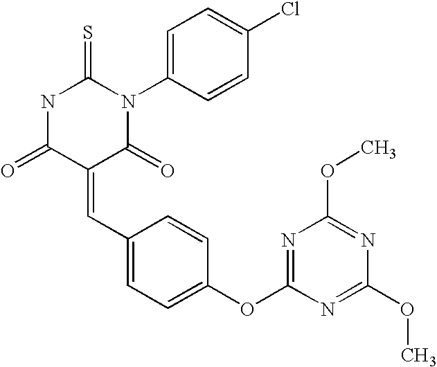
N1C(=O)C(=CC2=CC=C(OC3=NC(OC)=NC(OC)=N3)C=C2)C(=O)N(C2=CC=C(Cl)C=C2)C1=S
